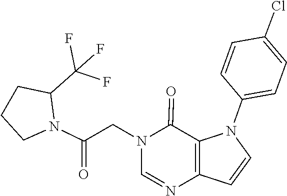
C1=NC2=C(C(=O)N1CC(N1CCCC1C(F)(F)F)=O)N(C1=CC=C(Cl)C=C1)C=C2
